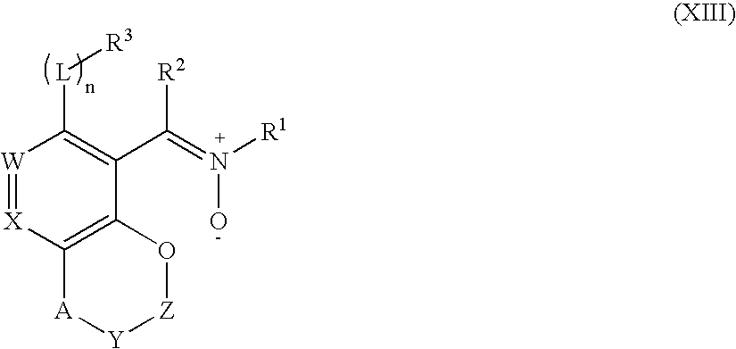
[W]1=[X]C2=C(C(C([R2])=N(O)[R1])=C1[L][R3])O[Z][Y][A]2
